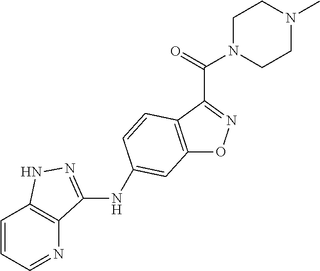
C12=C(C(C(=O)N3CCN(C)CC3)=NO1)C=CC(NC1=NNC3=C1N=CC=C3)=C2
